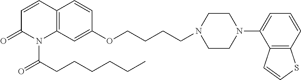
C12=C(C=C(OCCCCN3CCN(C4=CC=CC5=C4C=CS5)CC3)C=C1)N(C(CCCCCC)=O)C(=O)C=C2
